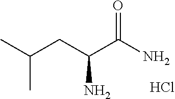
CC(CC(C(N)=O)N)C.Cl
